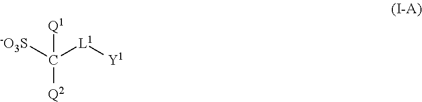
[Q1]C([Q2])([-O3S])[L1][Y1]
